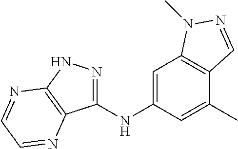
C1(NC2=CC3=C(C(C)=C2)C=NN3C)=NNC2=C1N=CC=N2
